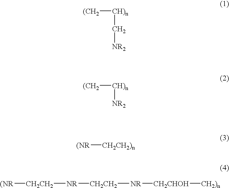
[(CH2][CH)n]C[NR2].[(CH2][CH)n][NR2].[(NR][CH2CH2)n].[(NR][CH2CH2][NR][CH2CH2][NR][CH2CHOH][CH2)n]
